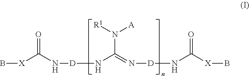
B[X]C(N[D]NC(=N[D]NC([X]B)=O)N([R1])[A])=O
